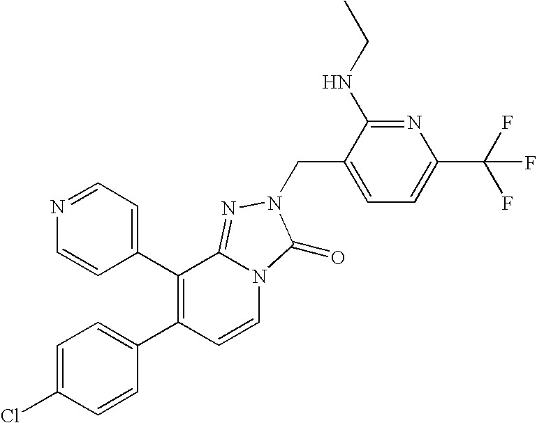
C1(C2=C(C3=CC=C(Cl)C=C3)C=CN3C2=NN(CC2=CC=C(C(F)(F)F)N=C2NCC)C3=O)=CC=NC=C1
